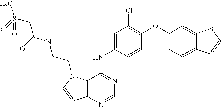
C1=C(NC2=NC=NC3=C2N(CCNC(=O)CS(=O)(C)=O)C=C3)C=CC(OC2=CC=C3C(=C2)SC=C3)=C1Cl
